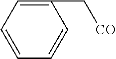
C1(C[CO])=CC=CC=C1
